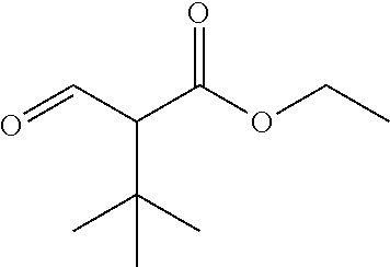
C(C(C=O)C(OCC)=O)(C)(C)C
